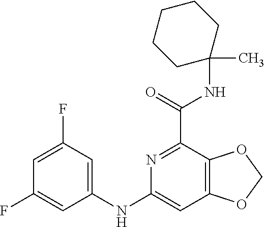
C1=C(F)C=C(NC2=CC3=C(C(C(=O)NC4(C)CCCCC4)=N2)OCO3)C=C1F
